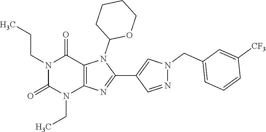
N1(CCC)C(=O)N(CC)C2=C(C1=O)N(C1OCCCC1)C(C1=CN(CC3=CC=CC([CF3])=C3)N=C1)=N2
